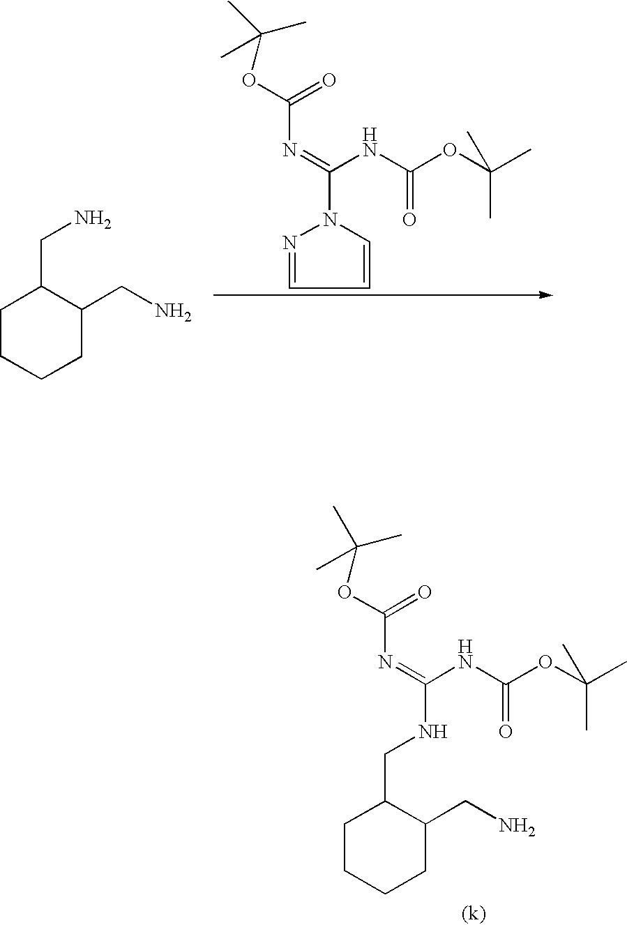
N1(C(NC(=O)OC(C)(C)C)=NC(OC(C)(C)C)=O)N=CC=C1.C1CCCC(CN)C1CN.C(NC(=O)OC(C)(C)C)(=NC(OC(C)(C)C)=O)NCC1CCCCC1CN
